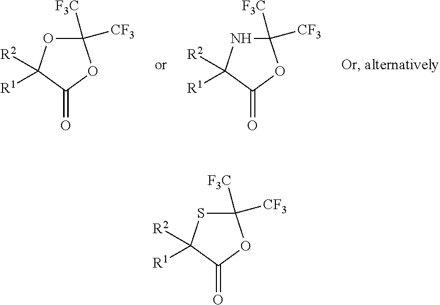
C1([F3C])([CF3])OC([R2])([R1])C(=O)O1.C1([F3C])([CF3])NC([R2])([R1])C(=O)O1.C1([F3C])([CF3])SC([R2])([R1])C(=O)O1
